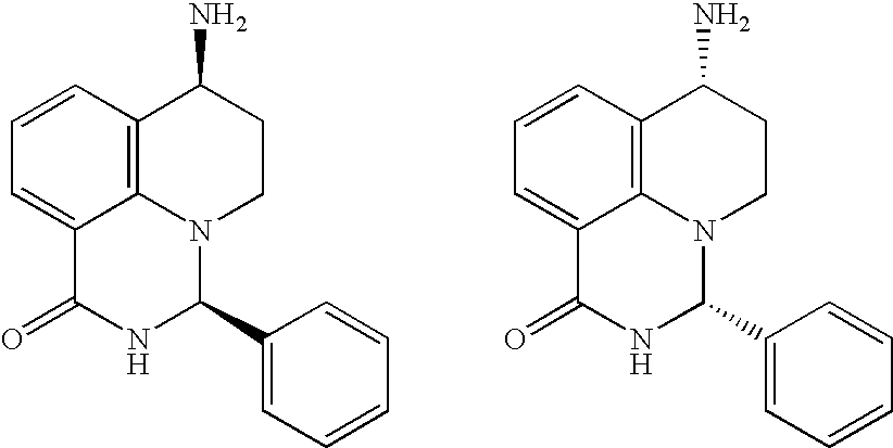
C1=CC2=C3C(=C1)C(=O)NC(C1=CC=CC=C1)N3CCC2N.C1=CC2=C3C(=C1)C(=O)NC(C1=CC=CC=C1)N3CCC2N
